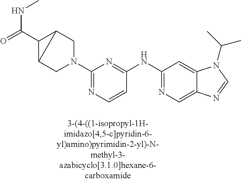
C1=CC(NC2=NC=C3C(=C2)N(C(C)C)C=N3)=NC(N2CC3C(C(=O)NC)C3C2)=N1
